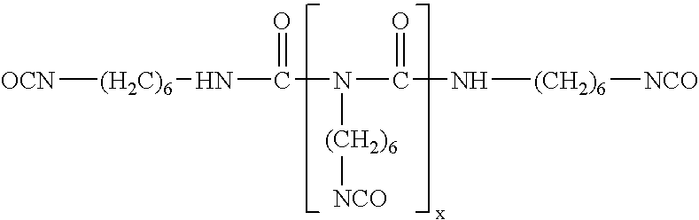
[OCN][(H2C)6]NC(N(C(N[(CH2)6][NCO])=O)[(CH2)6][NCO])=O
